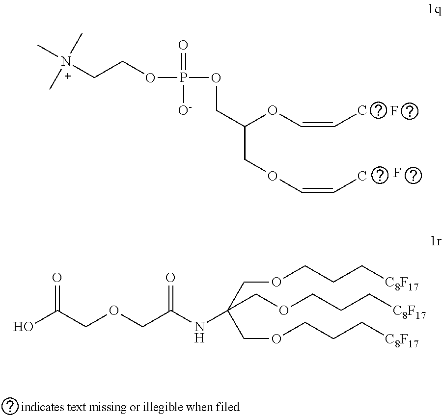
O(P(OCC(COC=CC)OC=CC)(=O)[O-])CC[N+](C)(C)C.F.F.O=C(COCC(NC(COCCC[C8F17])(COCCC[C8F17])COCCC[C8F17])=O)O
